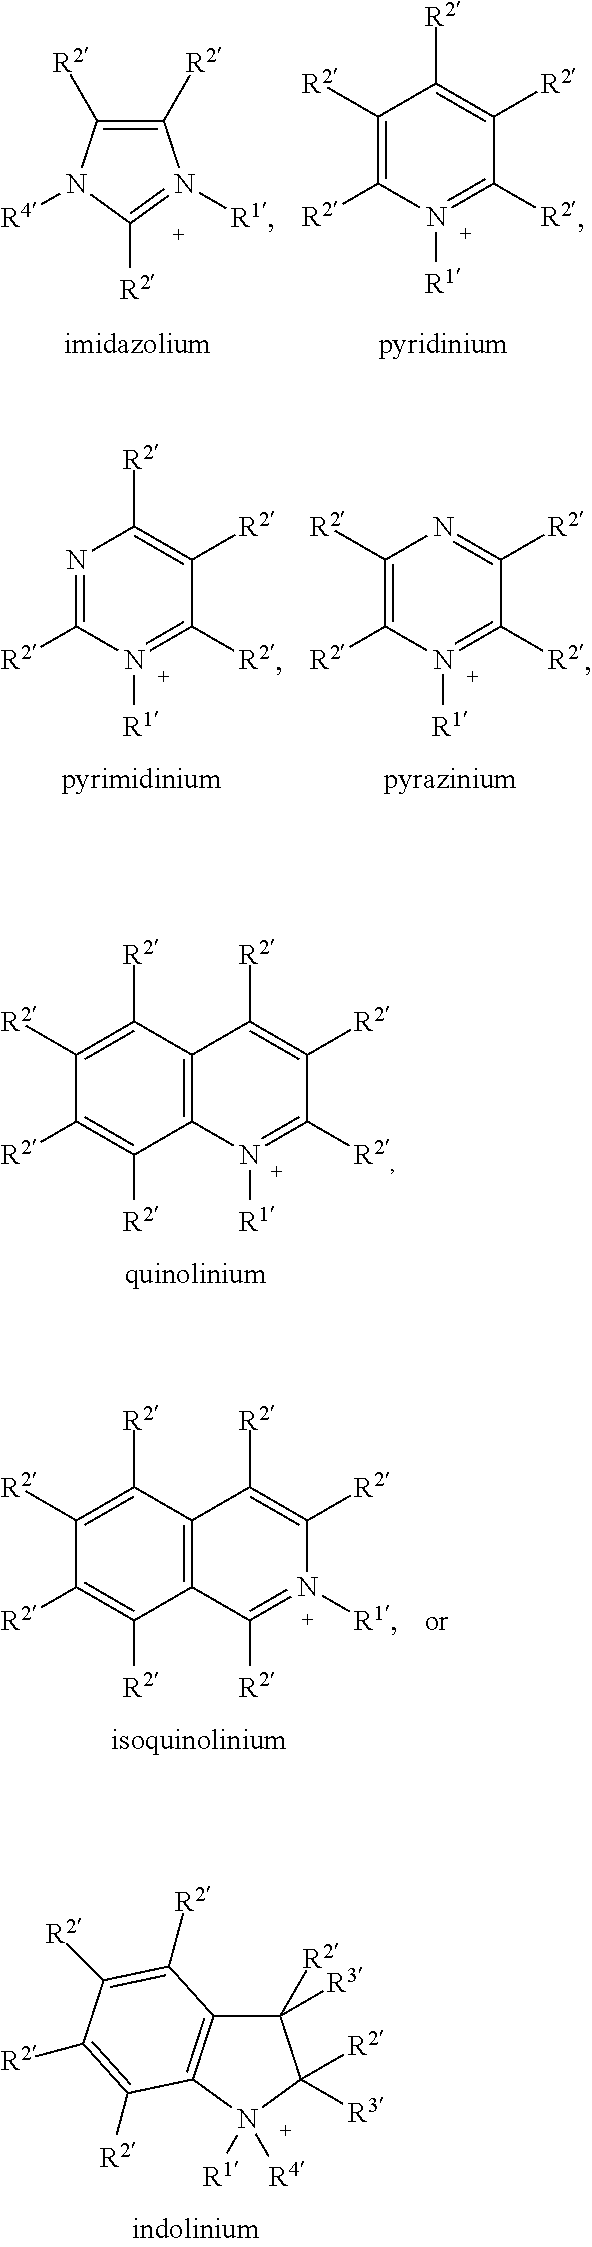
C12=C(C([R2])=C([R2])C([R2])=C1[R2])C([R2])=C([R2])C([R2])=N2[R1].C1([R2])=C([R2])N([R4])C([R2])=N1[R1].C1([R2])=C([R2])N([R1])=C([R2])C([R2])=C1[R2].N1=C([R2])N([R1])=C([R2])C([R2])=C1[R2].C1([R2])=C([R2])N([R1])=C([R2])C([R2])=N1.C12=C(C([R2])=C([R2])C([R2])=C1[R2])C([R2])=C([R2])N([R1])=C2[R2].C1([R2])([R3])C2=C(N([R4])([R1])C1([R3])[R2])C([R2])=C([R2])C([R2])=C2[R2]
